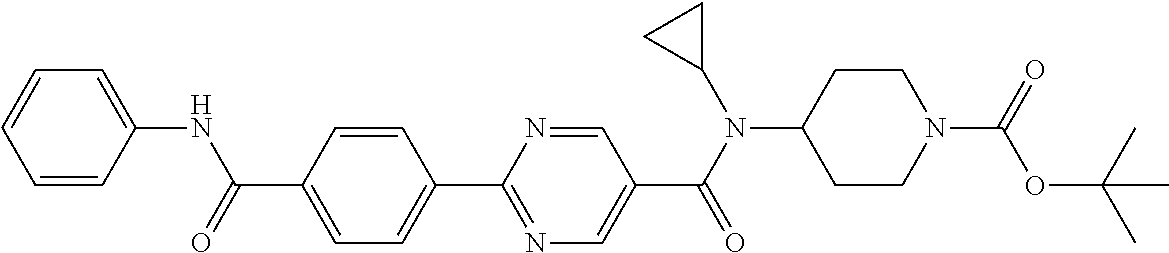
C1(C(=O)NC2=CC=CC=C2)=CC=C(C2=NC=C(C(N(C3CC3)C3CCN(C(=O)OC(C)(C)C)CC3)=O)C=N2)C=C1
